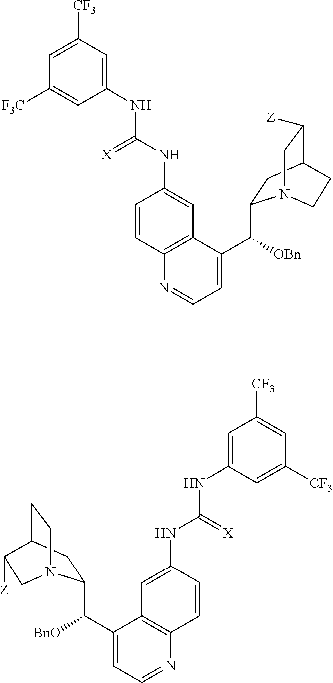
C1(NC(NC2=CC3=C(C=C2)N=CC=C3C([OBn])C2CC3C([Z])CN2CC3)=[X])=CC([CF3])=CC([F3C])=C1.C1(NC(NC2=CC3=C(C=C2)N=CC=C3C([BnO])C2CC3CCN2CC3[Z])=[X])=CC([CF3])=CC([CF3])=C1
